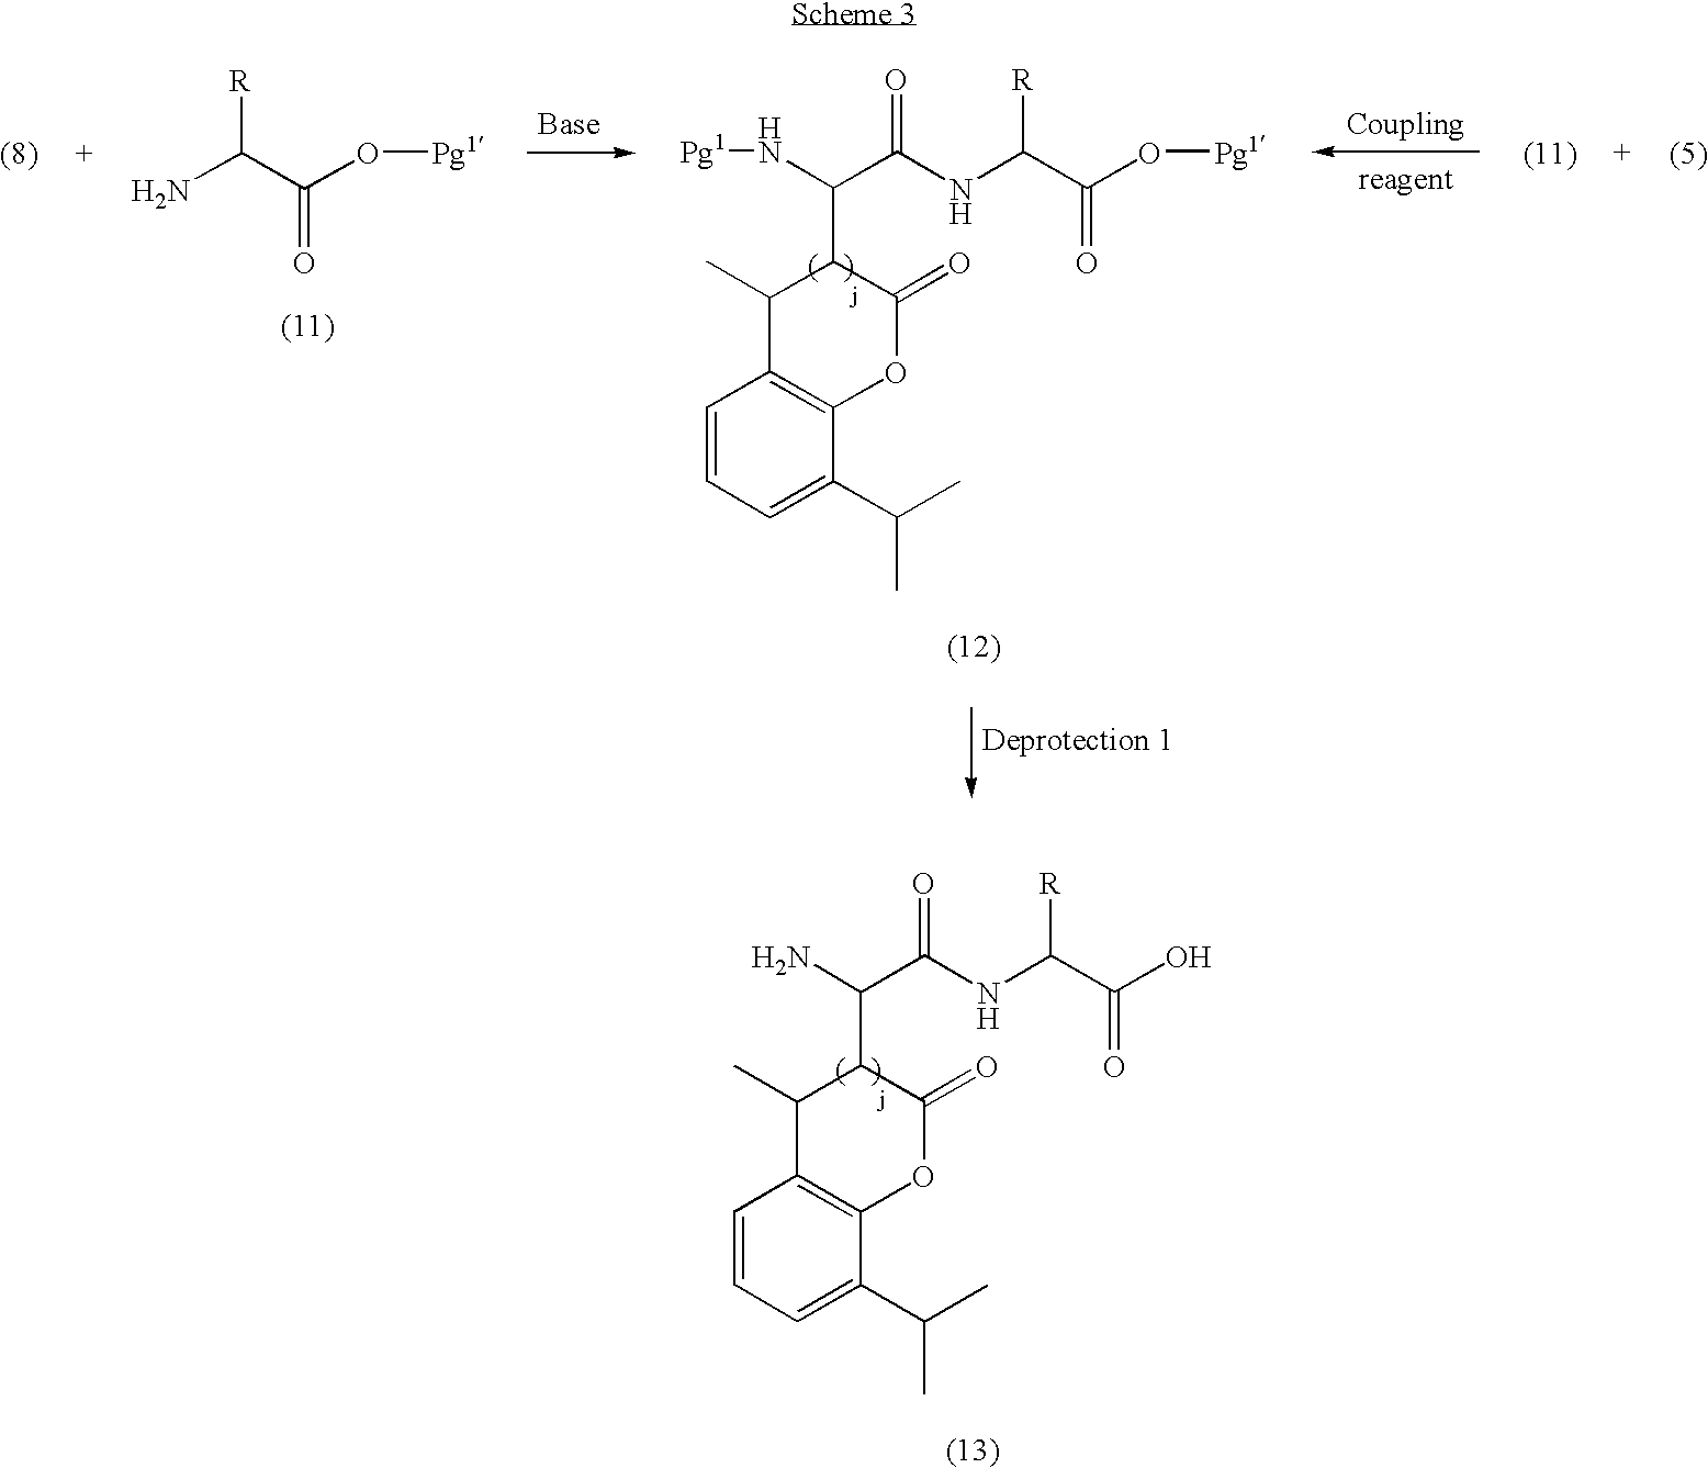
NC(C(NC(C(O)=O)[R])=O)C1C(=O)OC2=C(C1C)C=CC=C2C(C)C.NC(C(O[Pg1])=O)[R].[Pg1]NC(C(NC(C(O[Pg1])=O)[R])=O)C1C(=O)OC2=C(C1C)C=CC=C2C(C)C
